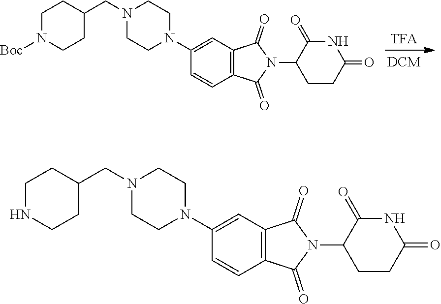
N1(CC2CCN([Boc])CC2)CCN(C2=CC3=C(C=C2)C(=O)N(C2CCC(=O)NC2=O)C3=O)CC1.N1(CC2CCNCC2)CCN(C2=CC3=C(C=C2)C(=O)N(C2CCC(=O)NC2=O)C3=O)CC1
